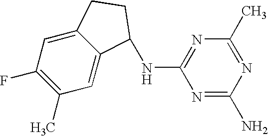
C1(C)=C(F)C=C2C(=C1)C(NC1=NC(C)=NC(N)=N1)CC2
